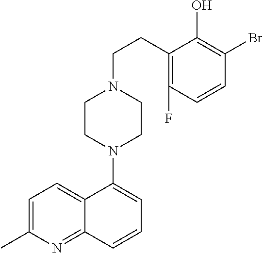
C1=C(C)N=C2C(=C1)C(N1CCN(CCC3=C(F)C=CC(Br)=C3O)CC1)=CC=C2
